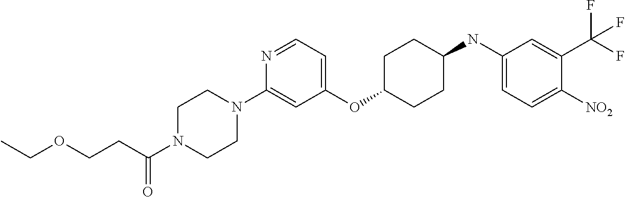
C1(OC2CCC(NC3=CC=C([NO2])C(C(F)(F)F)=C3)CC2)=CC=NC(N2CCN(C(CCOCC)=O)CC2)=C1
